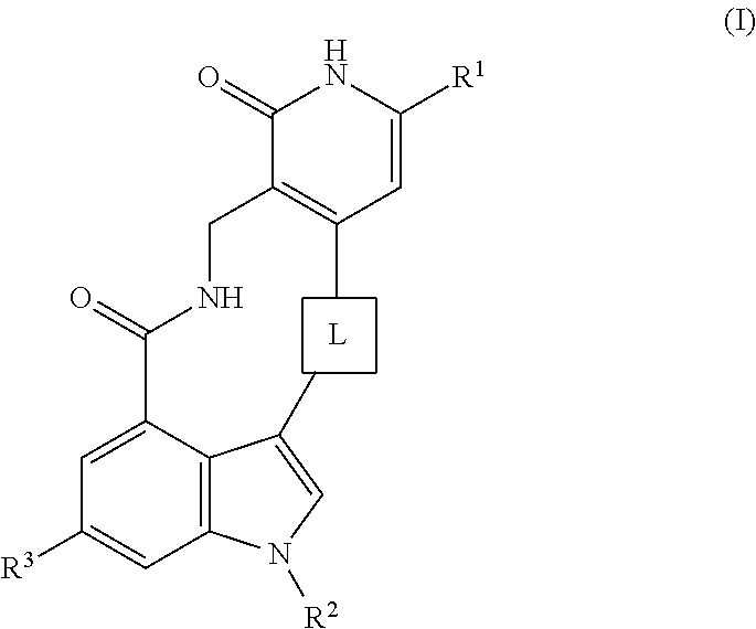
CC1=C(CNC(=O)C2=CC([R3])=CC3=C2C(C)=CN3[R2])C(=O)NC([R1])=C1
